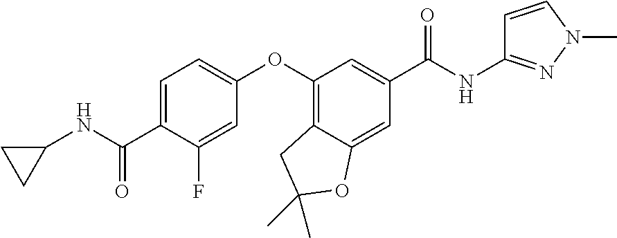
C1=C(C(=O)NC2CC2)C(F)=CC(OC2=C3C(=CC(C(=O)NC4=NN(C)C=C4)=C2)OC(C)(C)C3)=C1
